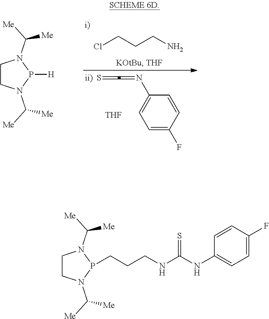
S=C=NC1=CC=C(F)C=C1.ClCCCN.C1CN(C([Me])[Me])P([H])N1C([Me])[Me].[THF].C1CN(C([Me])[Me])P(CCCNC(NC2=CC=C(F)C=C2)=S)N1C([Me])[Me]
